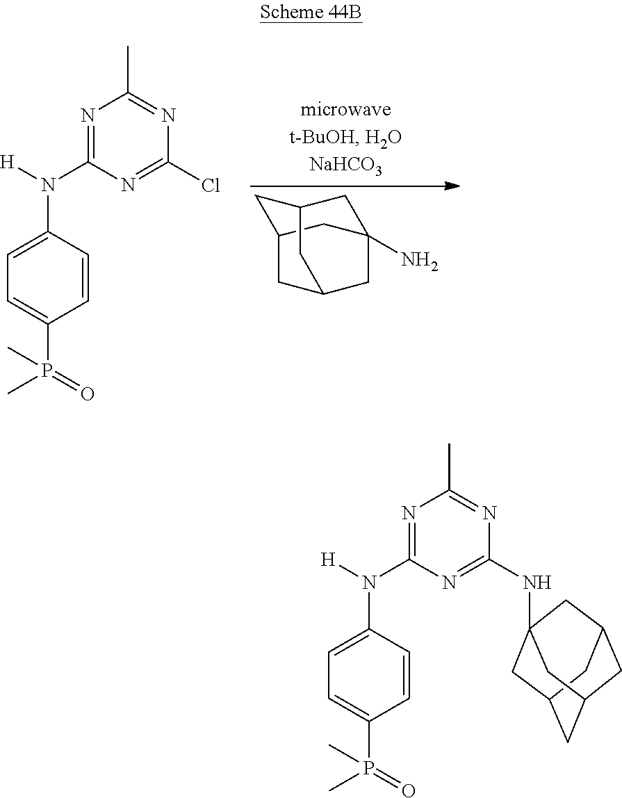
C1=CC(N([H])C2=NC(C)=NC(Cl)=N2)=CC=C1P(C)(C)=O.C1C2CC3(N)CC1CC(C2)C3.C1=CC(N([H])C2=NC(C)=NC(NC34CC5CC(CC(C5)C3)C4)=N2)=CC=C1P(C)(C)=O
